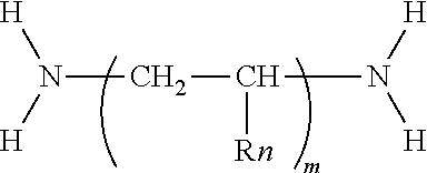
N(CC(N([H])[H])[Rn])([H])[H]
